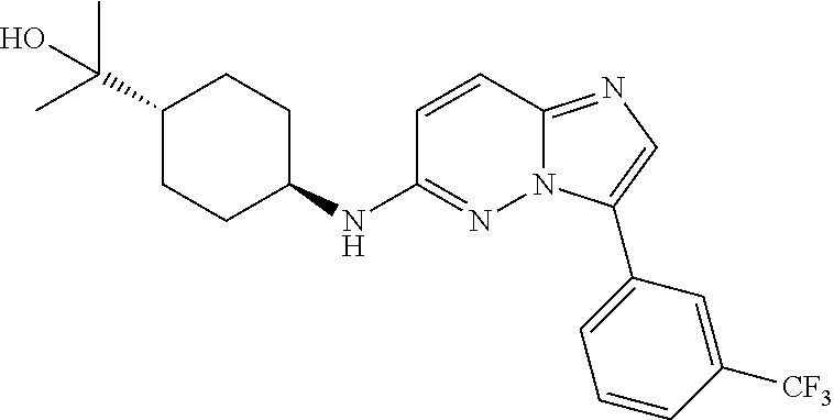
C1=CC2=NC=C(C3=CC=CC([CF3])=C3)N2N=C1NC1CCC(C(C)(C)O)CC1
